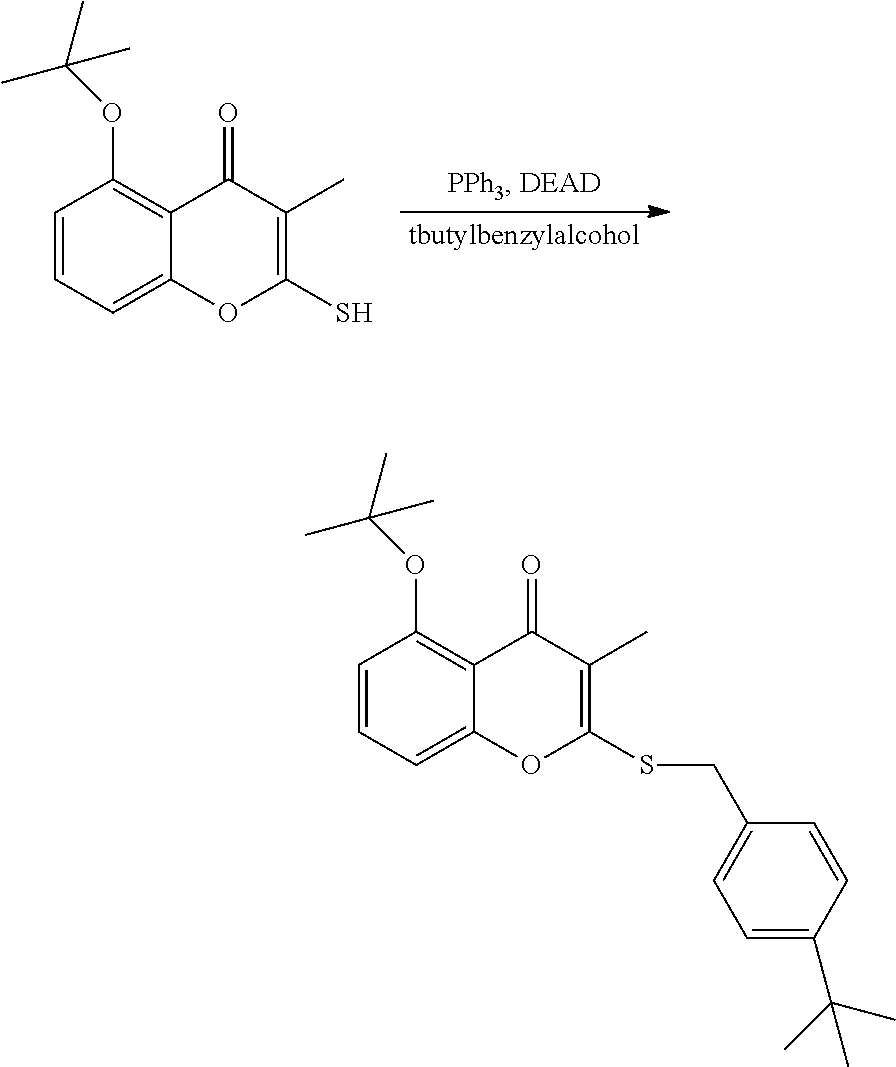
C1=CC=C2C(=C1OC(C)(C)C)C(=O)C(C)=C(S)O2.C1=CC=C2C(=C1OC(C)(C)C)C(=O)C(C)=C(SCC1=CC=C(C(C)(C)C)C=C1)O2
